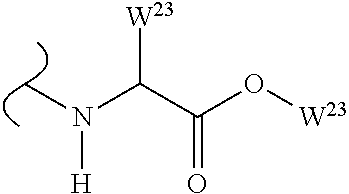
C(C(O[W23])=O)(N(C)[H])[W23]
